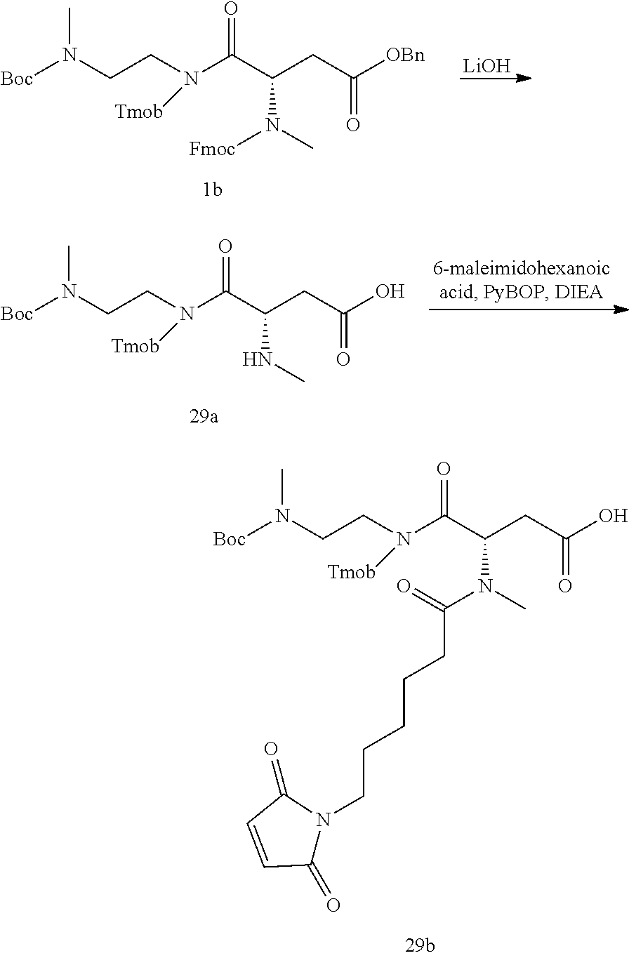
[Boc]N(CCN(C(C(CC(=O)[OBn])N(C)[Fmoc])=O)[Tmob])C.[LiOH].[Boc]N(CCN(C(C(CC(=O)O)NC)=O)[Tmob])C.[Boc]N(CCN(C(C(CC(=O)O)N(C)C(=O)CCCCCN1C(=O)C=CC1=O)=O)[Tmob])C
